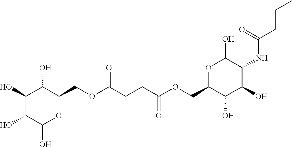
C1(O)C(O)C(O)OC(COC(CCC(OCC2C(O)C(O)C(NC(CCC)=O)C(O)O2)=O)=O)C1O
